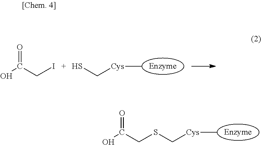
SC[Cys]C.OC(CI)=O.S(C[Cys]C)CC(O)=O
